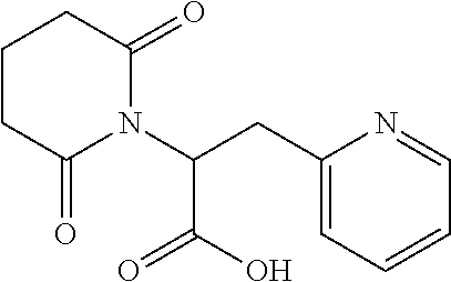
C(C(N1C(=O)CCCC1=O)C(=O)O)C1=CC=CC=N1
